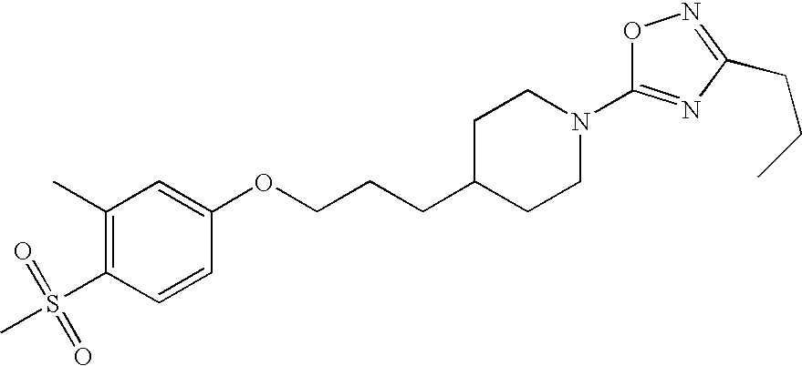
C1(C)=C(S(=O)(=O)C)C=CC(OCCCC2CCN(C3=NC(CCC)=NO3)CC2)=C1
